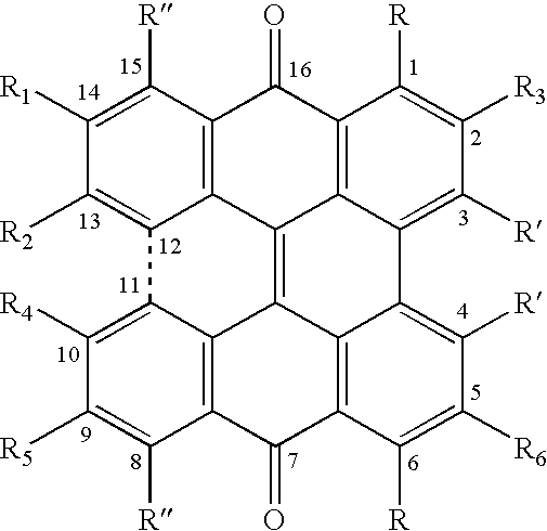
C1([R1])=C([R])C2=C3C(=C1[R2])C1=C([R4])C([R5])=C([R])C4=C1C1=C3C3=C(C2=O)C([R])=C([R3])C([R])=C3C2=C([R])C([R6])=C([R])C(=C21)C4=O
